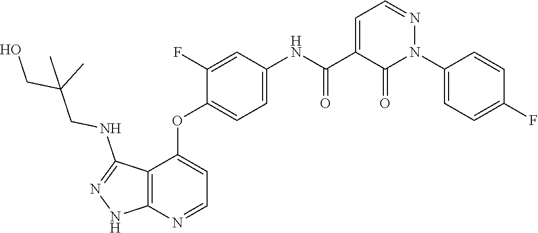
C12=C(N=CC=C1OC1=CC=C(NC(C3=CC=NN(C4=CC=C(F)C=C4)C3=O)=O)C=C1F)NN=C2NCC(CO)(C)C
